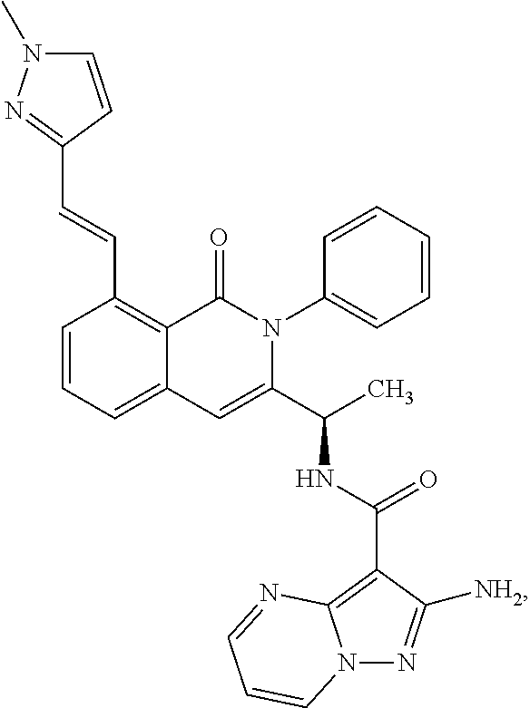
C1(C=CC2=NN(C)C=C2)=C2C(=CC=C1)C=C(C(C)NC(C1=C3N(N=C1[NH2])C=CC=N3)=O)N(C1=CC=CC=C1)C2=O
